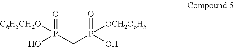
P(CP([OCH2C6H5])(O)=O)([C6H5CH2O])(O)=O
